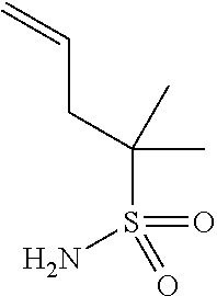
NS(C(CC=C)(C)C)(=O)=O
